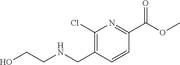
C1(CNCCO)=C(Cl)N=C(C(=O)OC)C=C1
